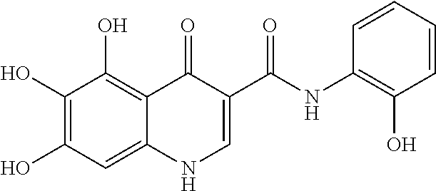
C1(O)=C(O)C=C2C(=C1O)C(=O)C(C(=O)NC1=C(O)C=CC=C1)=CN2
